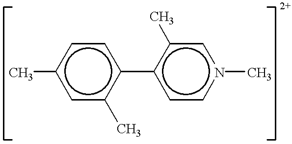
Cc1cc(C)c(-c2ccn(C)cc2C)cc1
